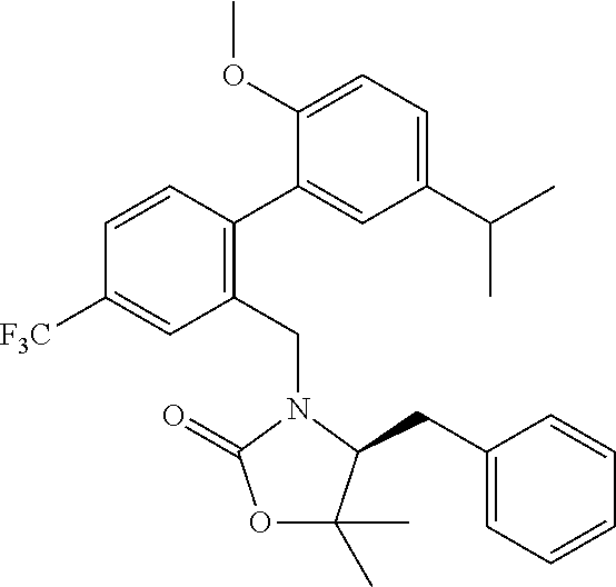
C1(C(C)C)=CC=C(OC)C(C2=C(CN3C(CC4=CC=CC=C4)C(C)(C)OC3=O)C=C([F3C])C=C2)=C1
